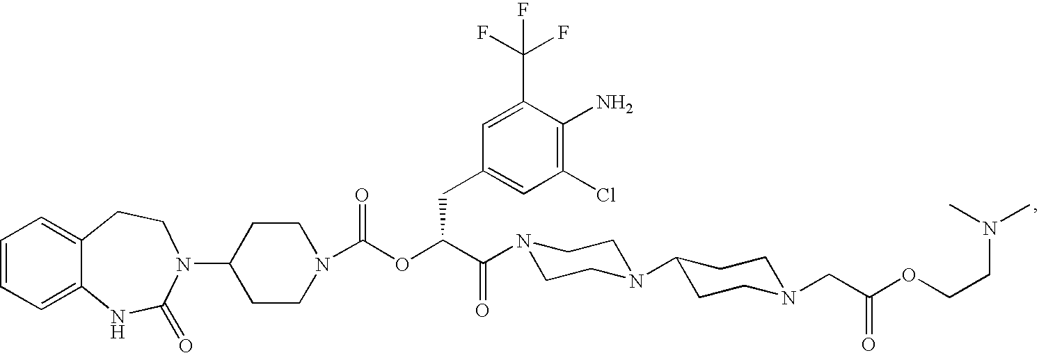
C1=CC=C2C(=C1)CCN(C1CCN(C(OC(C(=O)N3CCN(C4CCN(CC(OCCN(C)C)=O)CC4)CC3)CC3=CC(Cl)=C(N)C(C(F)(F)F)=C3)=O)CC1)C(=O)N2
